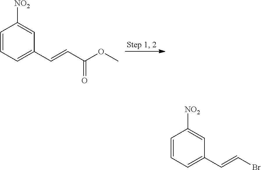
C1=CC=C(C=CC(OC)=O)C=C1[NO2].C1=CC=C(C=CBr)C=C1[NO2]
